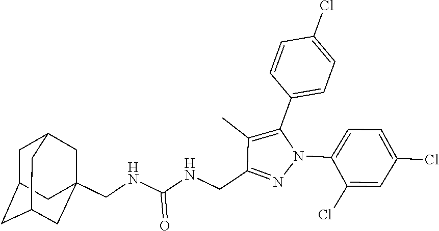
C1(C2=C(C)C(CNC(NCC34CC5CC(CC(C3)C5)C4)=O)=NN2C2=CC=C(Cl)C=C2Cl)=CC=C(Cl)C=C1
